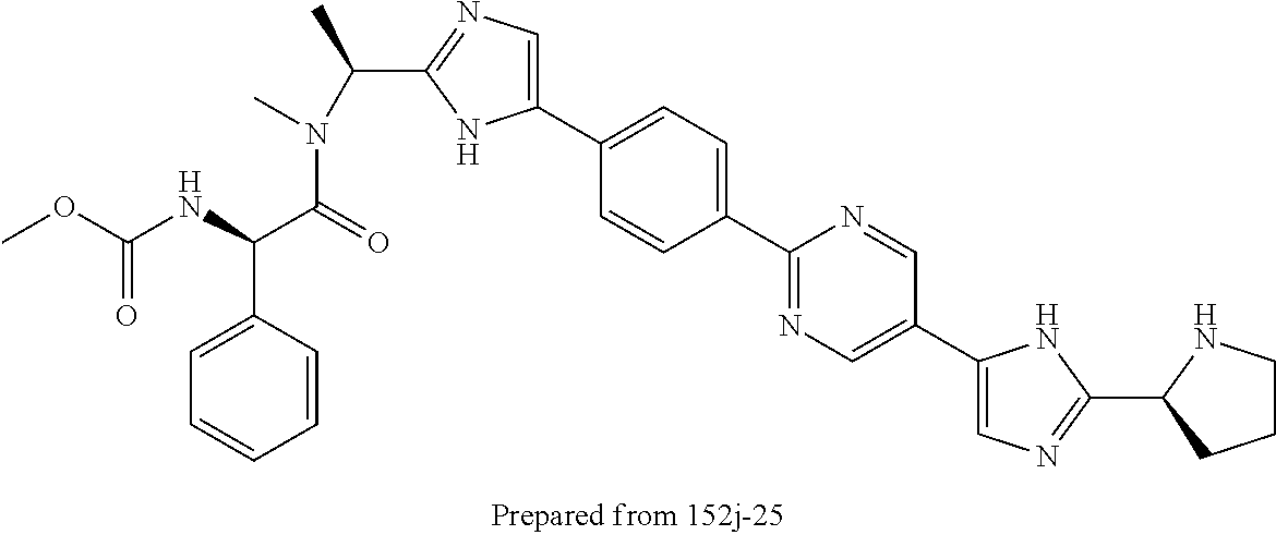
COC(NC(C(=O)N(C(C1=NC=C(C2=CC=C(C3=NC=C(C4=CN=C(C5CCCN5)N4)C=N3)C=C2)N1)C)C)C1=CC=CC=C1)=O
